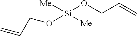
[Si]([Me])([Me])(OCC=C)OCC=C
